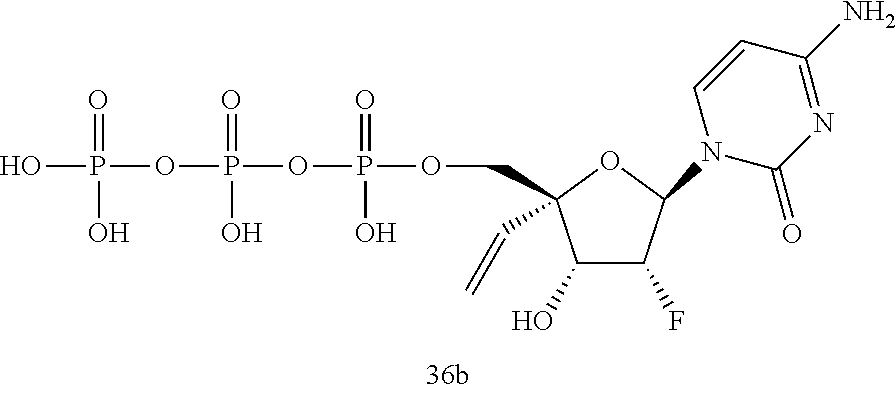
OP(OP(OP(=O)(O)OCC1(C=C)C(O)C(F)C(N2C(=O)N=C(N)C=C2)O1)(=O)O)(=O)O
